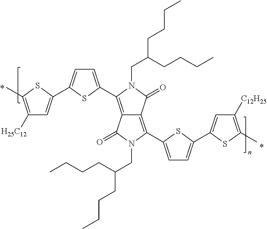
C1([H25C12])=C(C)SC(C2=CC=C(C3=C4C(=C(C5=CC=C(C6=CC([C12H25])=C(C)S6)S5)N(CC(CCCC)CCCC)C4=O)C(=O)N3CC(CCCC)CCCC)S2)=C1
